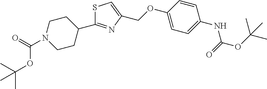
S1C(C2CCN(C(=O)OC(C)(C)C)CC2)=NC(COC2=CC=C(NC(OC(C)(C)C)=O)C=C2)=C1
